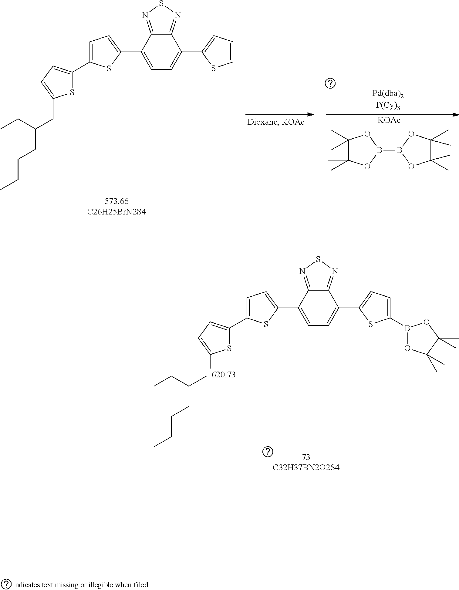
C1=C(C2=CC=C(C3=CC=C(C4=CC=C(C)S4)S3)C3=NSN=C23)SC(B2OC(C)(C)C(C)(C)O2)=C1.C(CCCC)(CC)C.C1=C(C2=CC=C(C3=CC=C(C4=CC=C(CC(CCCC)CC)S4)S3)C3=NSN=C23)SC=C1.[KOAc].B1(B2OC(C)(C)C(C)(C)O2)OC(C)(C)C(C)(C)O1
